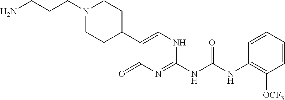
C1(C2CCN(CCCN)CC2)=CNC(NC(NC2=C([OCF3])C=CC=C2)=O)=NC1=O
